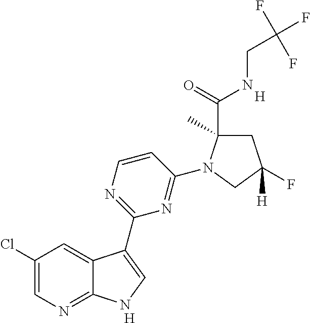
[H].[H].C1(Cl)=CN=C2C(=C1)C(C1=NC=CC(N3C(C(=O)NCC(F)(F)F)(C)CC([H])(F)C3)=N1)=CN2
